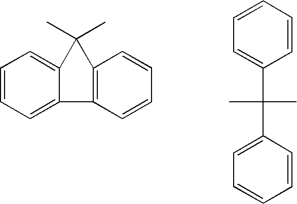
C1=CC=C2C(=C1)C(C)(C)C1=C2C=CC=C1.C1=C(C(C2=CC=CC=C2)(C)C)C=CC=C1
